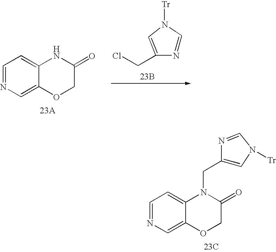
N1=CC=C2C(=C1)OCC(=O)N2CC1=CN([Tr])C=N1.[23C].N1=CN([Tr])C=C1CCl.[23B].N1=CC=C2C(=C1)OCC(=O)N2.[23A]
